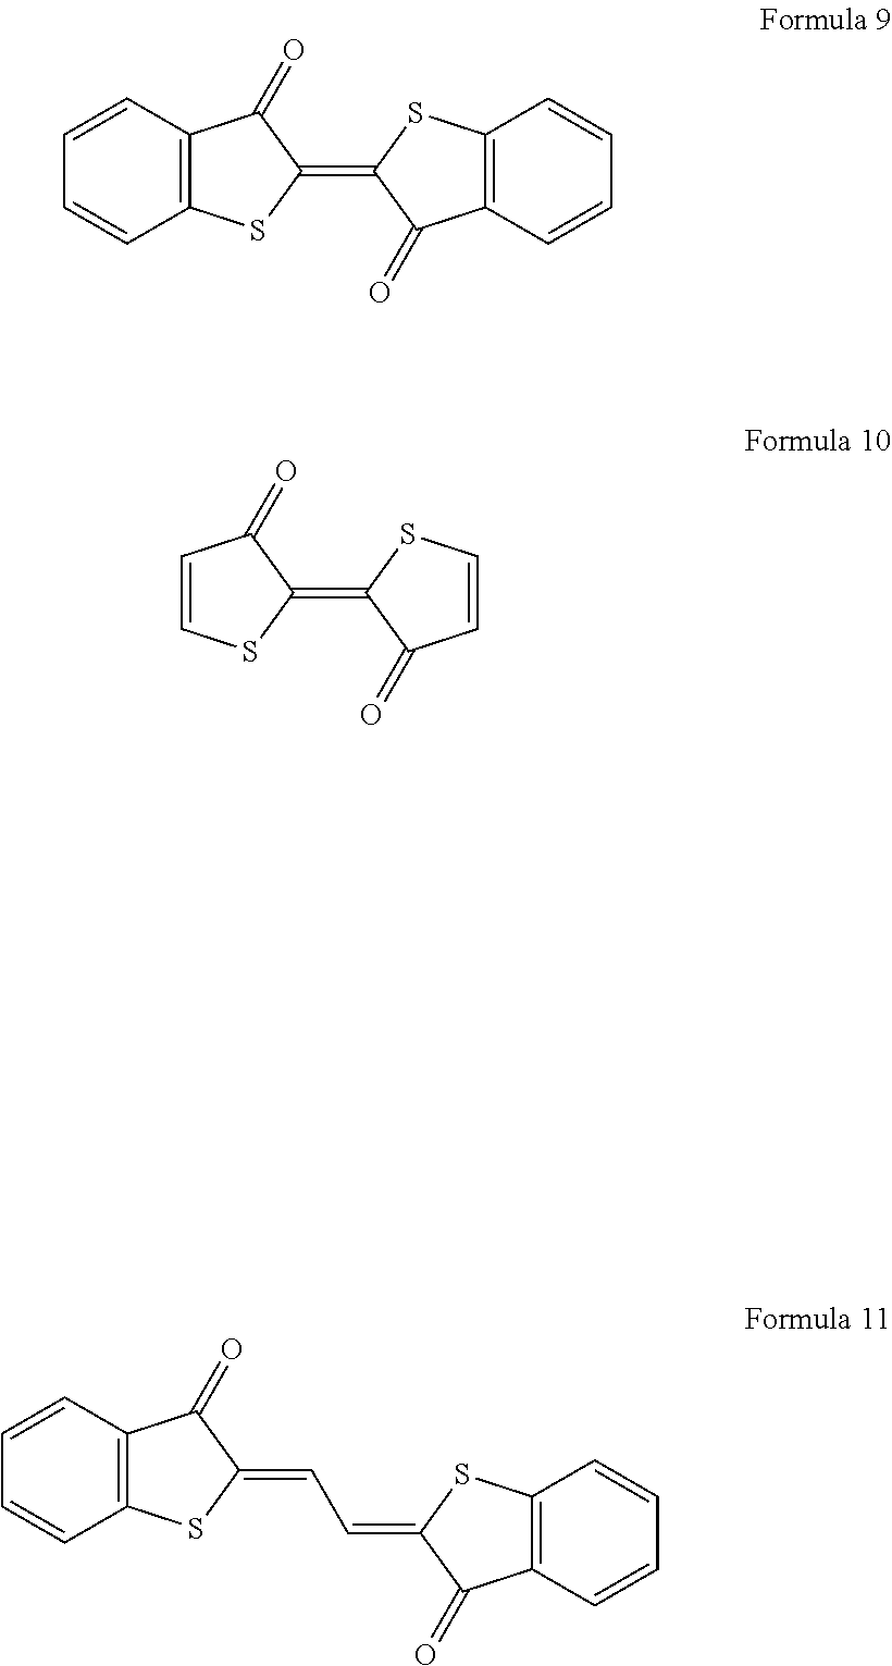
C1=CC2=C(C=C1)SC(=C1C(=O)C3=C(S1)C=CC=C3)C2=O.C1=CC(=O)C(=C2C(=O)C=CS2)S1.C1=CC2=C(C=C1)SC(=CC=C1C(=O)C3=C(S1)C=CC=C3)C2=O
